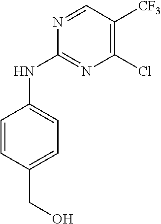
C1=NC(NC2=CC=C(CO)C=C2)=NC(Cl)=C1[CF3]
